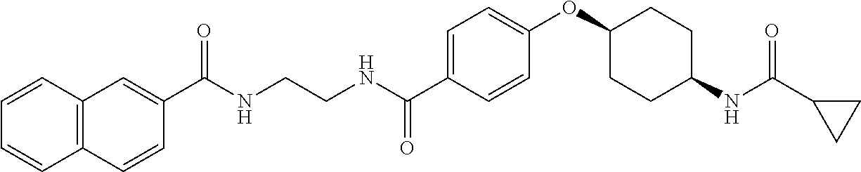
C1=CC(C(NCCNC(C2=CC3=C(C=C2)C=CC=C3)=O)=O)=CC=C1OC1CCC(NC(C2CC2)=O)CC1
